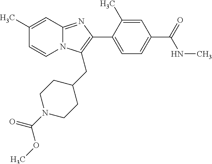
C1(C)=CC(C(NC)=O)=CC=C1C1=C(CC2CCN(C(=O)OC)CC2)N2C(=N1)C=C(C)C=C2
